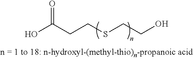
OC(CCSCCO)=O
